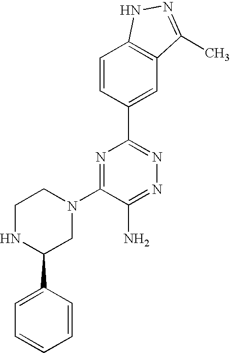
C1=CC(C2=NN=C(N)C(N3CCNC(C4=CC=CC=C4)C3)=N2)=CC2=C1NN=C2C
